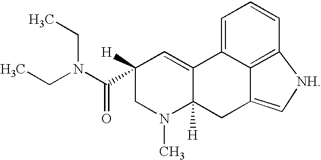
C1([H])(C(N(CC)CC)=O)CN(C)C2([H])C(=C1)C1=CC=CC3=C1C(=C[NH]3)C2
